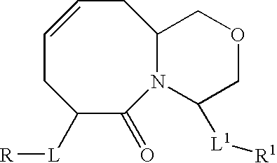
C1=CCC2N(C(=O)C([L][R])C1)C([L1][R1])COC2
